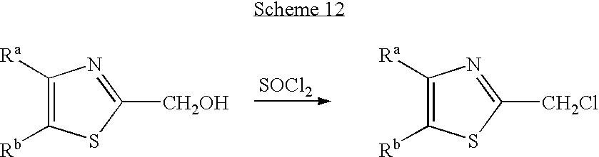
C1([Ra])=C([Rb])SC([CH2OH])=N1.[SOCl2].C1([Ra])=C([Rb])SC([CH2Cl])=N1
